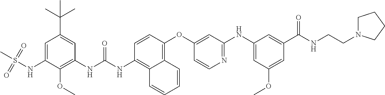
CS(=O)(=O)NC1=CC(C(C)(C)C)=CC(NC(=O)NC2=C3C(=C(OC4=CC(NC5=CC(OC)=CC(C(=O)NCCN6CCCC6)=C5)=NC=C4)C=C2)C=CC=C3)=C1OC
